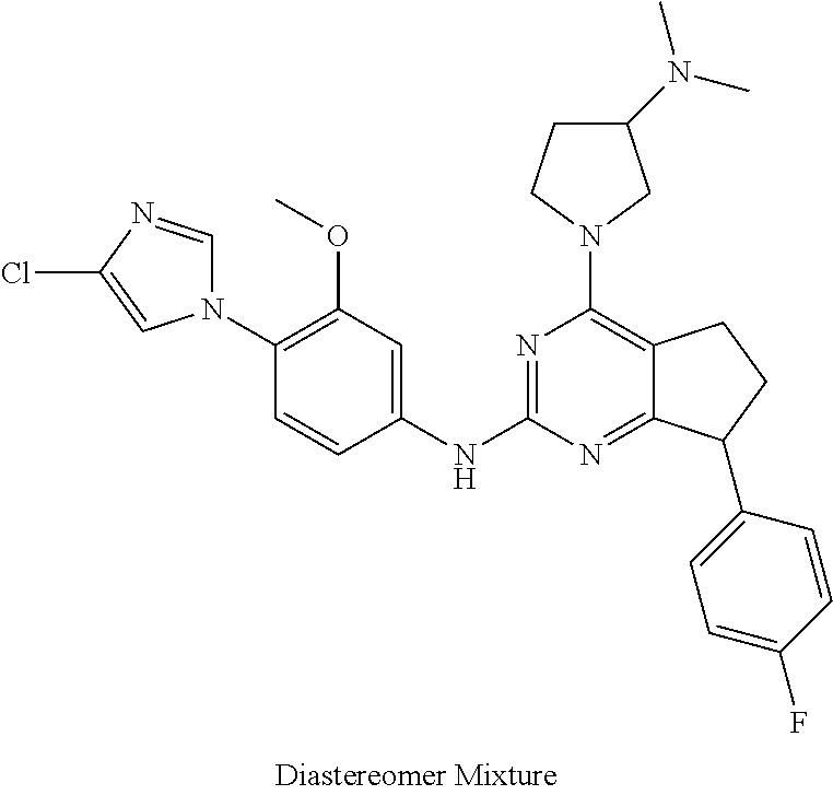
C1(N2C=NC(Cl)=C2)=C(OC)C=C(NC2=NC(N3CC(N(C)C)CC3)=C3C(=N2)C(C2=CC=C(F)C=C2)CC3)C=C1
